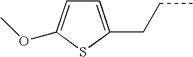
C1=C(CCC)SC(OC)=C1
